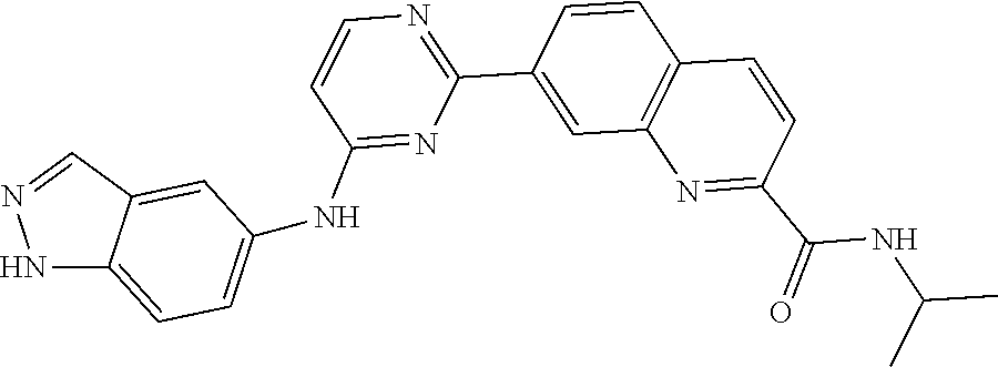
C1=CC2=C(C=C1C1=NC=CC(NC3=CC=C4NN=CC4=C3)=N1)N=C(C(NC(C)C)=O)C=C2
